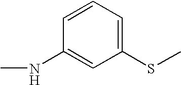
CNC1=CC(SC)=CC=C1
